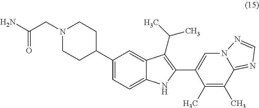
C1CC(C2=CC=C3C(=C2)C(C(C)C)=C(C2=CN4C(=NC=N4)C(C)=C2C)N3)CCN1CC(N)=O
